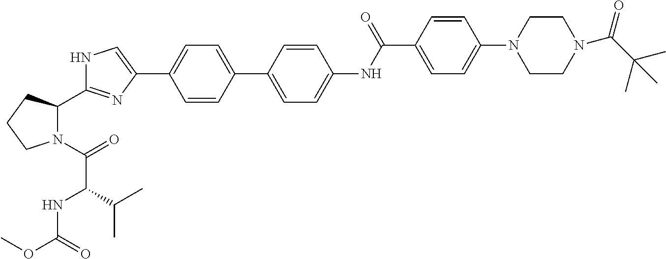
C1=CC(C2=CC=C(NC(C3=CC=C(N4CCN(C(C(C)(C)C)=O)CC4)C=C3)=O)C=C2)=CC=C1C1=CNC(C2N(C(=O)C(NC(OC)=O)C(C)C)CCC2)=N1
